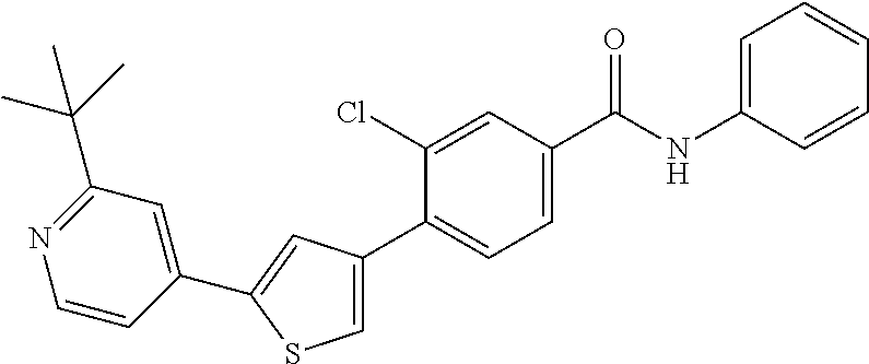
C1(C(C)(C)C)=NC=CC(C2=CC(C3=CC=C(C(NC4=CC=CC=C4)=O)C=C3Cl)=CS2)=C1
